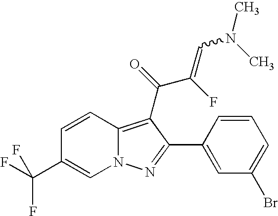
C12=C(C(=O)C(=CN(C)C)F)C(C3=CC(Br)=CC=C3)=NN1C=C(C(F)(F)F)C=C2
